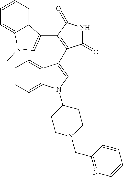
C1=CC=C2C(=C1)N(C)C=C2C1=C(C2=CN(C3CCN(CC4=NC=CC=C4)CC3)C3=CC=CC=C32)C(=O)NC1=O
